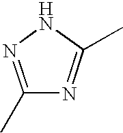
C1(C)=NNC(C)=N1
